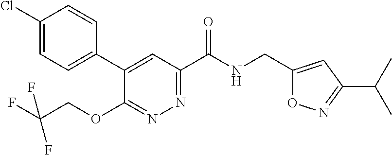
C1(CNC(C2=NN=C(OCC(F)(F)F)C(C3=CC=C(Cl)C=C3)=C2)=O)=CC(C(C)C)=NO1
